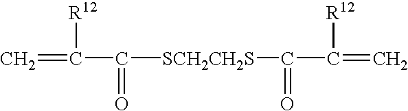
C=C([R12])C([SCH2CH2S]C(=O)C(=C)[R12])=O
